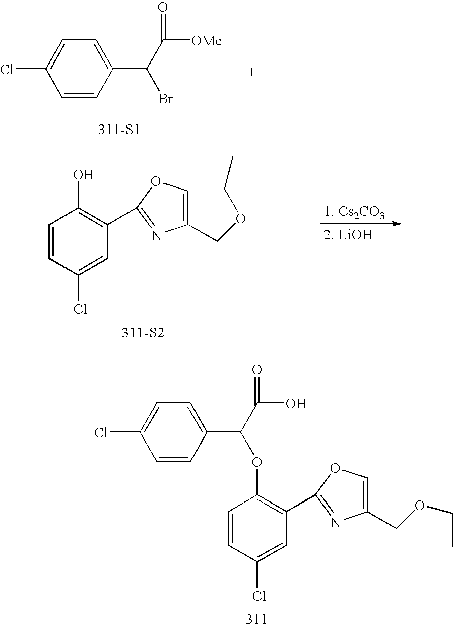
C1=CC(Cl)=CC(C2=NC(COCC)=CO2)=C1OC(C1=CC=C(Cl)C=C1)C(O)=O.[311-S1].C1(Cl)=CC=C(C(C([OMe])=O)Br)C=C1.C1=CC(Cl)=CC(C2=NC(COCC)=CO2)=C1O.[311-S2]
